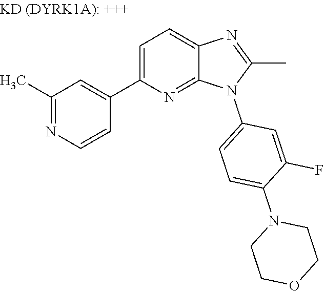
C1(C)=NC=CC(C2=CC=C3N=C(C)N(C4=CC=C(N5CCOCC5)C(F)=C4)C3=N2)=C1
